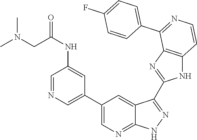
C1=NC=C(C2=CN=C3C(=C2)C(C2=NC4=C(N2)C=CN=C4C2=CC=C(F)C=C2)=NN3)C=C1NC(=O)CN(C)C
